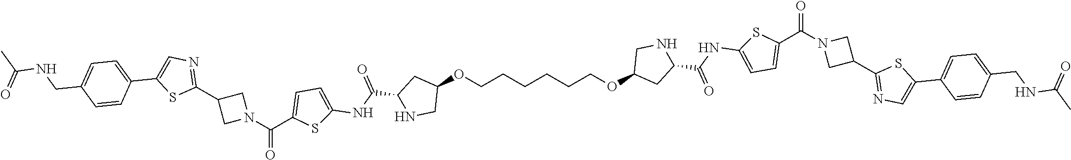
C1(OCCCCCCOC2CC(C(NC3=CC=C(C(=O)N4CC(C5=NC=C(C6=CC=C(CNC(=O)C)C=C6)S5)C4)S3)=O)NC2)CC(C(NC2=CC=C(C(=O)N3CC(C4=NC=C(C5=CC=C(CNC(=O)C)C=C5)S4)C3)S2)=O)NC1
